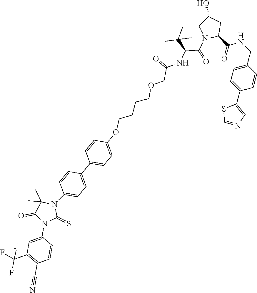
C1(C2=CC=C(OCCCCOCC(NC(C(=O)N3CC(O)CC3C(=O)NCC3=CC=C(C4=CN=CS4)C=C3)C(C)(C)C)=O)C=C2)=CC=C(N2C(C)(C)C(=O)N(C3=CC(C(F)(F)F)=C(C#N)C=C3)C2=S)C=C1
